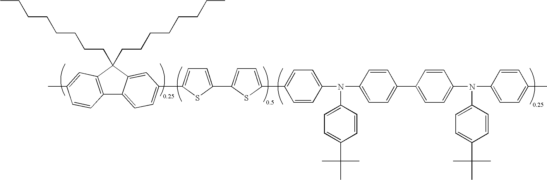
C1=C(C2=CC=C(C3=CC=C(N(C4=CC=C(C5=CC=C(N(C6=CC=C(C(C)(C)C)C=C6)C6=CC=C(C)C=C6)C=C5)C=C4)C4=CC=C(C(C)(C)C)C=C4)C=C3)S2)SC(C2=CC=C3C4=C(C(CCCCCCCC)(CCCCCCCC)C3=C2)C=C(C)C=C4)=C1
